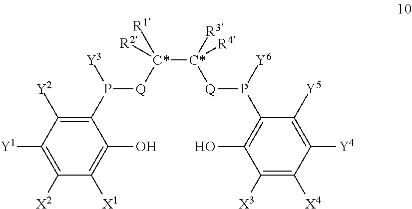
C1(P([Q][C*]([R2])([R1])[C*]([Q]P(C2=C(O)C([X3])=C([X4])C([Y4])=C2[Y5])[Y6])([R4])[R3])[Y3])=C([Y2])C([Y1])=C([X2])C([X1])=C1O
